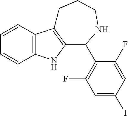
C12=C(C=CC=C1)C1=C(N2)C(C2=C(F)C=C(I)C=C2F)NCCC1
